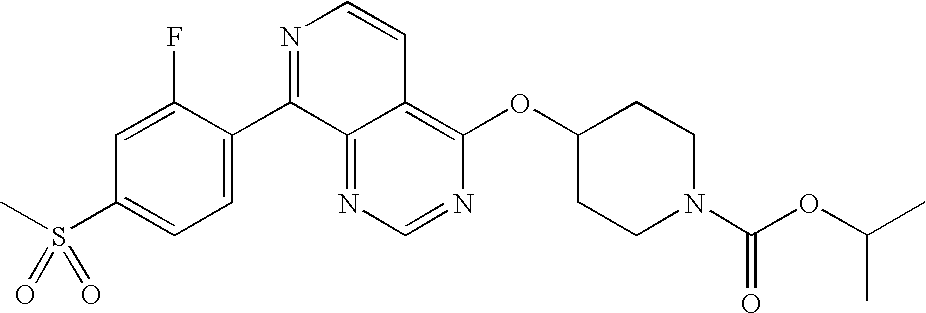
N1=CN=C2C(=C1OC1CCN(C(OC(C)C)=O)CC1)C=CN=C2C1=CC=C(S(=O)(C)=O)C=C1F
